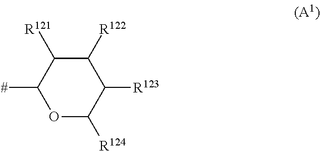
C1([R123])C([R124])OC([#])C([R121])C1[R122]
